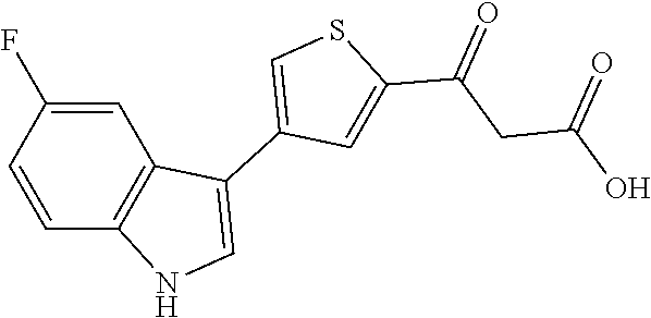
C12=C(C=CC(F)=C1)NC=C2C1=CSC(C(=O)CC(=O)O)=C1
